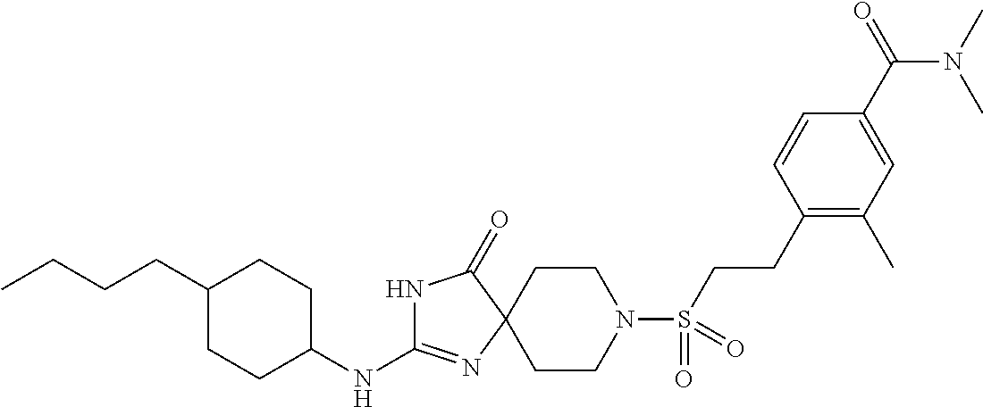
C1CN(S(=O)(=O)CCC2=C(C)C=C(C(=O)N(C)C)C=C2)CCC12N=C(NC1CCC(CCCC)CC1)NC2=O
